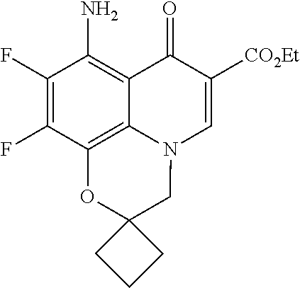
C1(F)=C(F)C2=C3C(=C1N)C(=O)C([CO2Et])=CN3CC1(O2)CCC1
